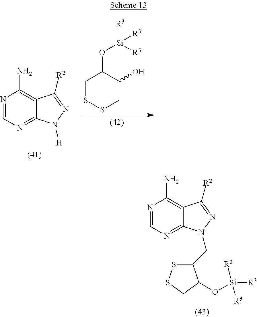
N1=CN=C2C(=C1N)C([R2])=NN2[H].C1SSCC(O)C1O[Si]([R3])([R3])[R3].N1=CN=C2C(=C1N)C([R2])=NN2CC1SSCC1O[Si]([R3])([R3])[R3]
